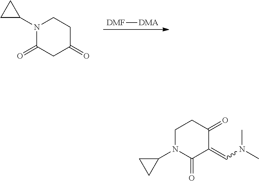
[DMF][DMA].N1(C2CC2)C(=O)CC(=O)CC1.N1(C2CC2)CCC(=O)C(=CN(C)C)C1=O
